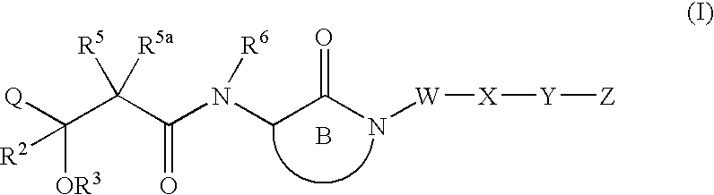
C(C(C(N(CC(N[W][X][Y][Z])=O)[R6])=O)([R5a])[R5])([Q])([OR3])[R2].B
